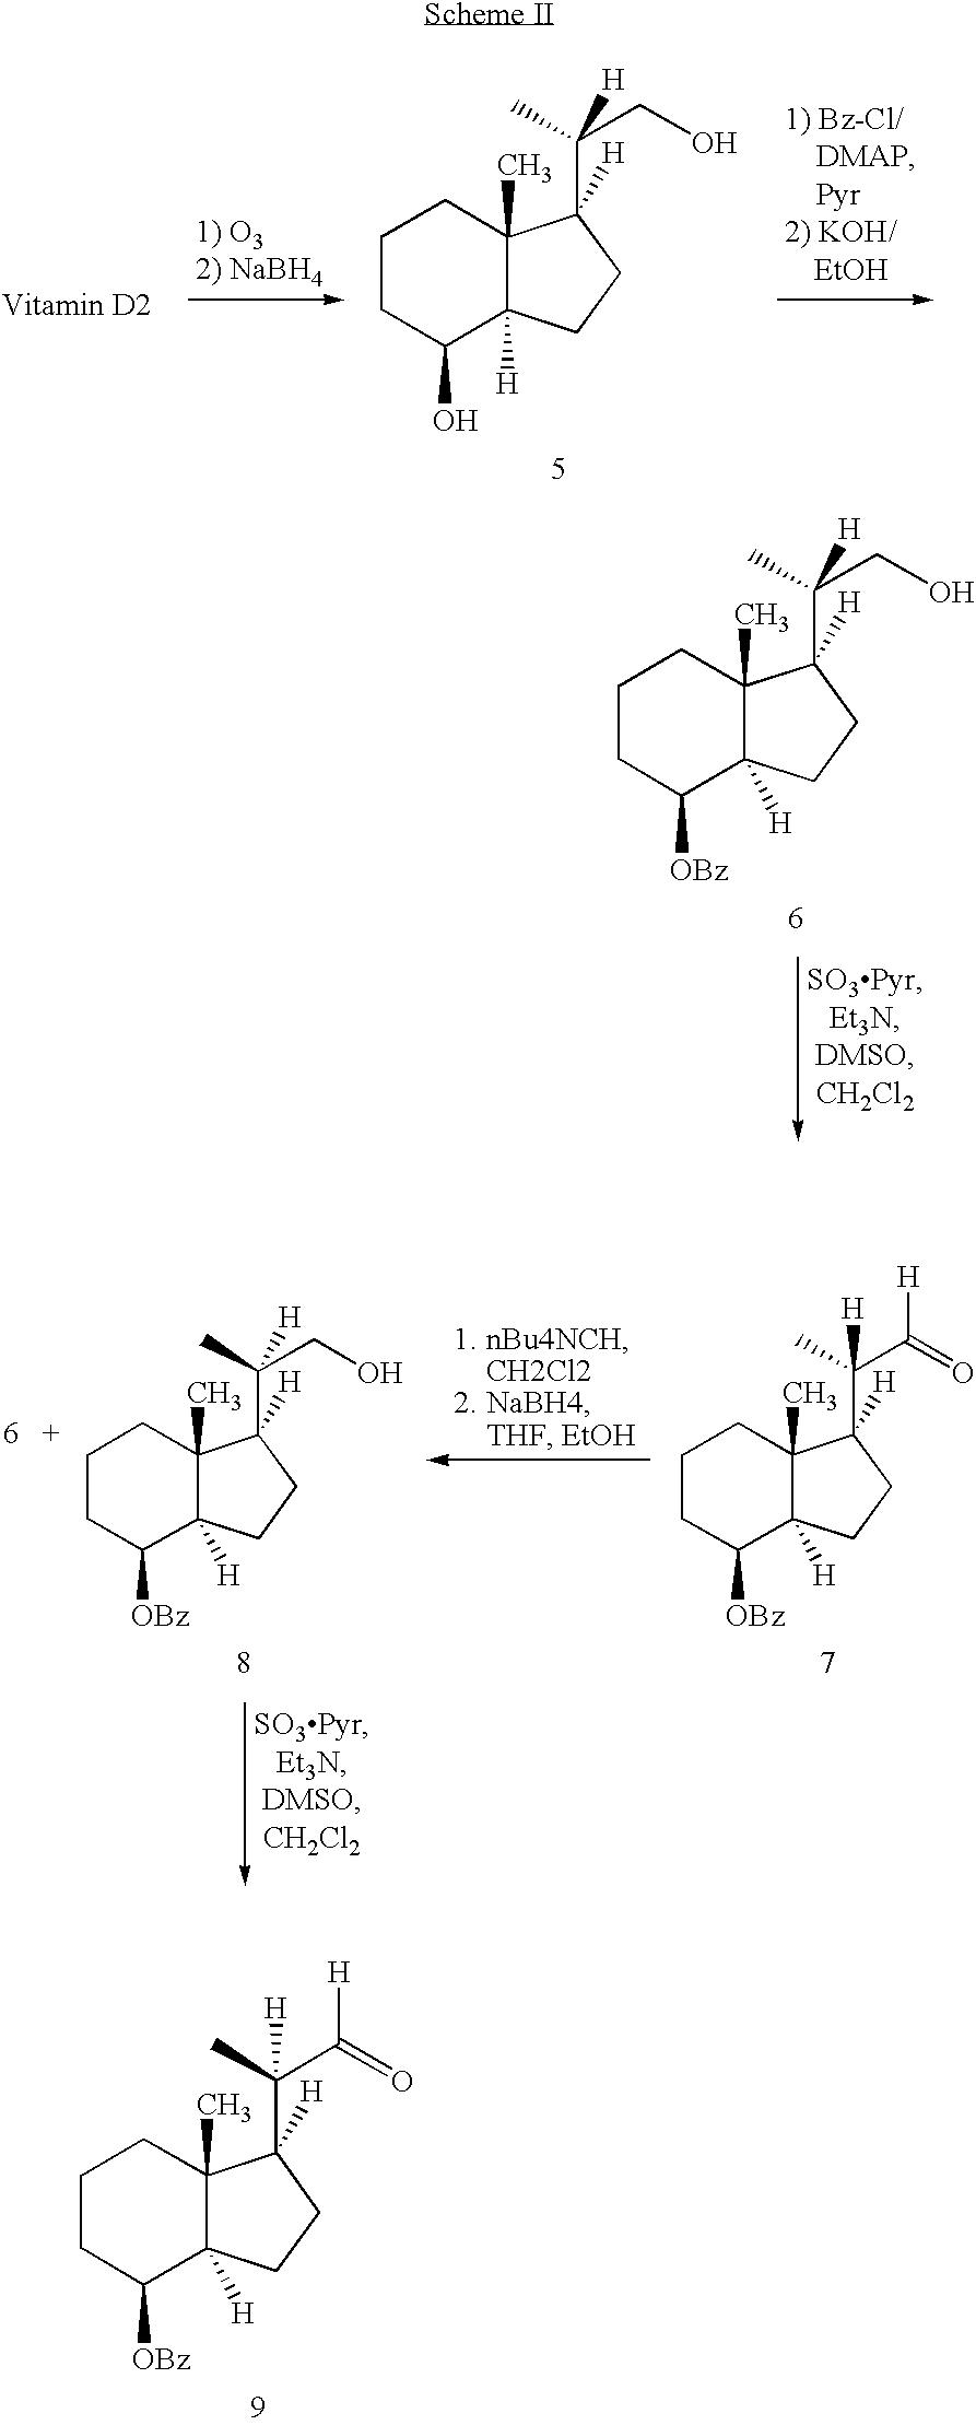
C1CC(O)C2([H])C(C)(C1)C(C(C)(CO)[H])([H])CC2.C1CC([OBz])C2([H])C(C)(C1)C(C(C)(CO)[H])([H])CC2.C1CC([OBz])C2([H])C(C)(C1)C(C(C)(CO)[H])([H])CC2.C1CC([OBz])C2([H])C(C)(C1)C(C(C)(C(=O)[H])[H])([H])CC2.C1CC([OBz])C2([H])C(C)(C1)C(C(C)(C(=O)[H])[H])([H])CC2
